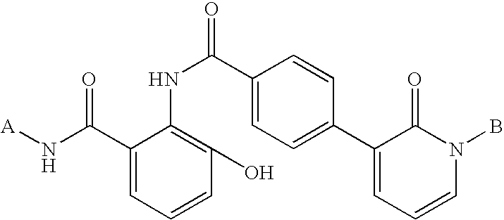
C1(C(N[A])=O)=CC=CC(O)=C1NC(=O)C1=CC=C(C2=CC=CN(B)C2=O)C=C1
